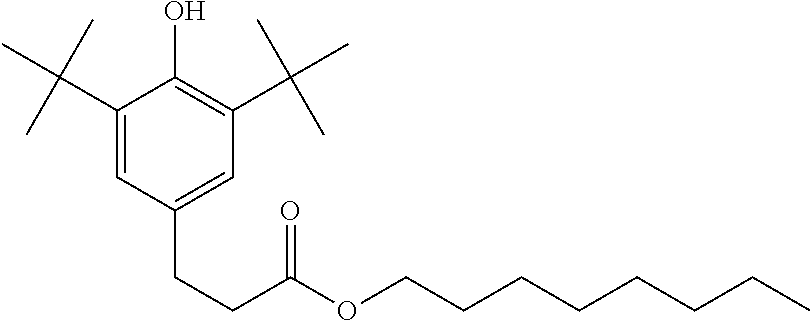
C1(C(C)(C)C)=CC(CCC(OCCCCCCCC)=O)=CC(C(C)(C)C)=C1O
